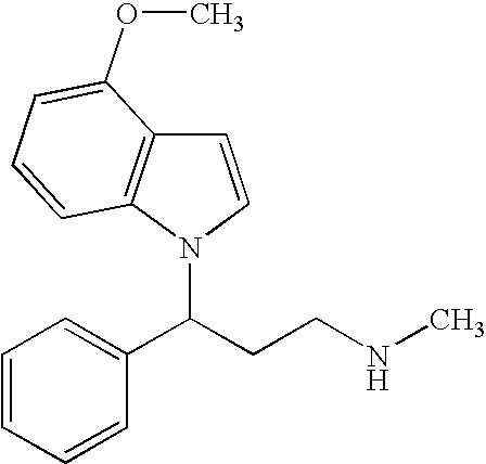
C1=CC=CC(C(CCNC)N2C3=C(C=C2)C(OC)=CC=C3)=C1
